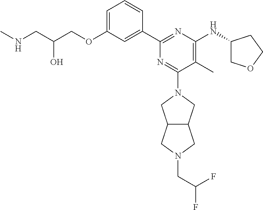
C1=C(OCC(CNC)O)C=C(C2=NC(NC3COCC3)=C(C)C(N3CC4C(C3)CN(CC(F)F)C4)=N2)C=C1
